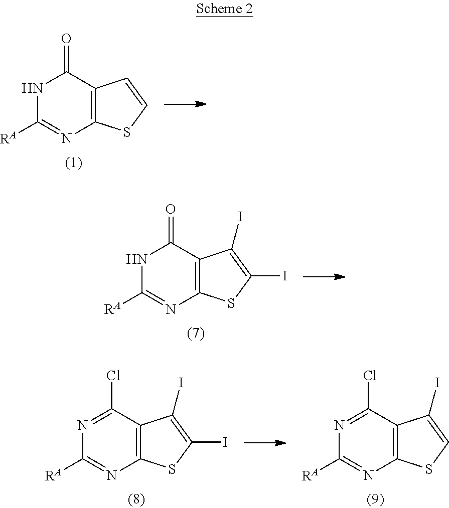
N1C([RA])=NC2=C(C1=O)C=CS2.N1C([RA])=NC2=C(C1=O)C(I)=C(I)S2.N1=C(Cl)C2=C(N=C1[RA])SC(I)=C2I.N1=C(Cl)C2=C(N=C1[RA])SC=C2I
